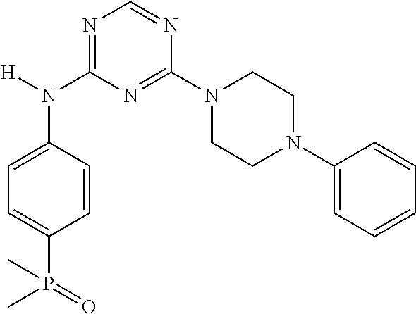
N1=C(N(C2=CC=C(P(=O)(C)C)C=C2)[H])N=C(N2CCN(C3=CC=CC=C3)CC2)N=C1
